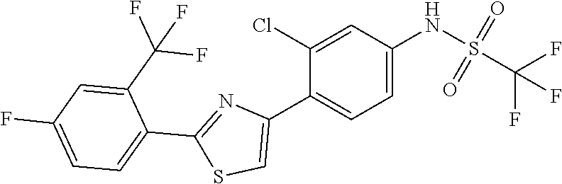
C1=C(NS(=O)(=O)C(F)(F)F)C=C(Cl)C(C2=CSC(C3=CC=C(F)C=C3C(F)(F)F)=N2)=C1
